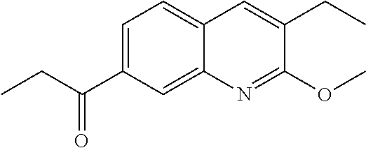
C1=C(C(CC)=O)C=C2C(=C1)C=C(CC)C(OC)=N2
